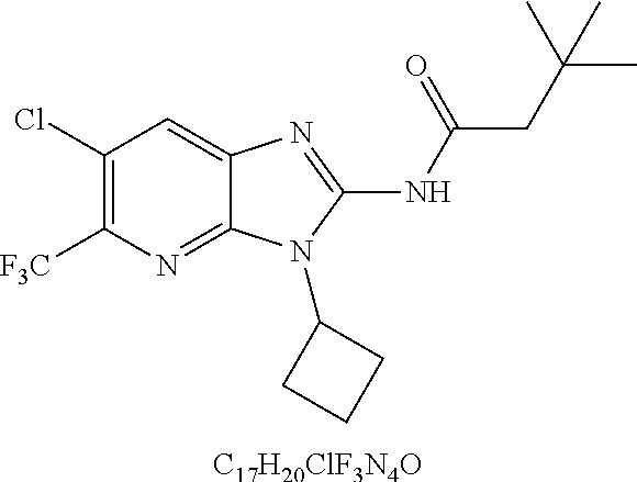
[C17H20ClF3N4O].C1(Cl)=C([F3C])N=C2C(=C1)N=C(NC(CC(C)(C)C)=O)N2C1CCC1
